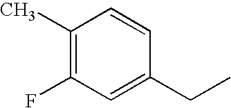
C1(C)=C(F)C=C(CC)C=C1
